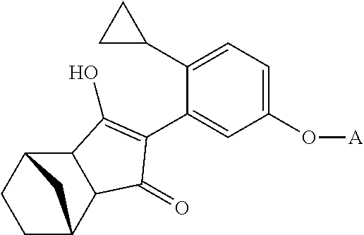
C1CC2C3C(C1C2)C(O)=C(C1=CC(O[A])=CC=C1C1CC1)C3=O
